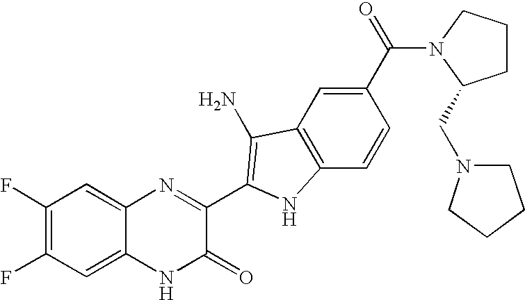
C1=C2C(=CC(F)=C1F)N=C(C1=C(N)C3=C(C=CC(C(=O)N4C(CN5CCCC5)CCC4)=C3)N1)C(=O)N2
